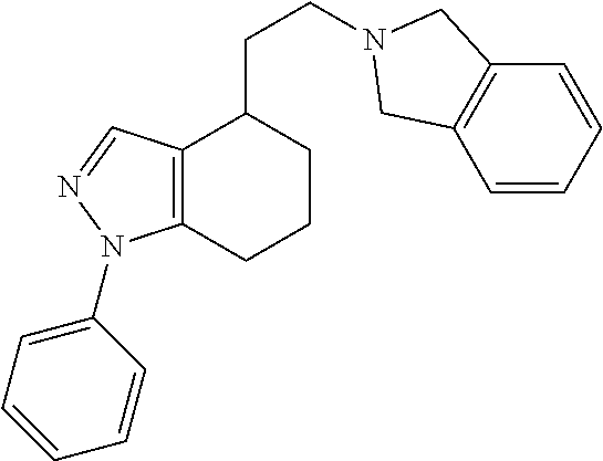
C12=C(CCCC1CCN1CC3=C(C=CC=C3)C1)N(C1=CC=CC=C1)N=C2
